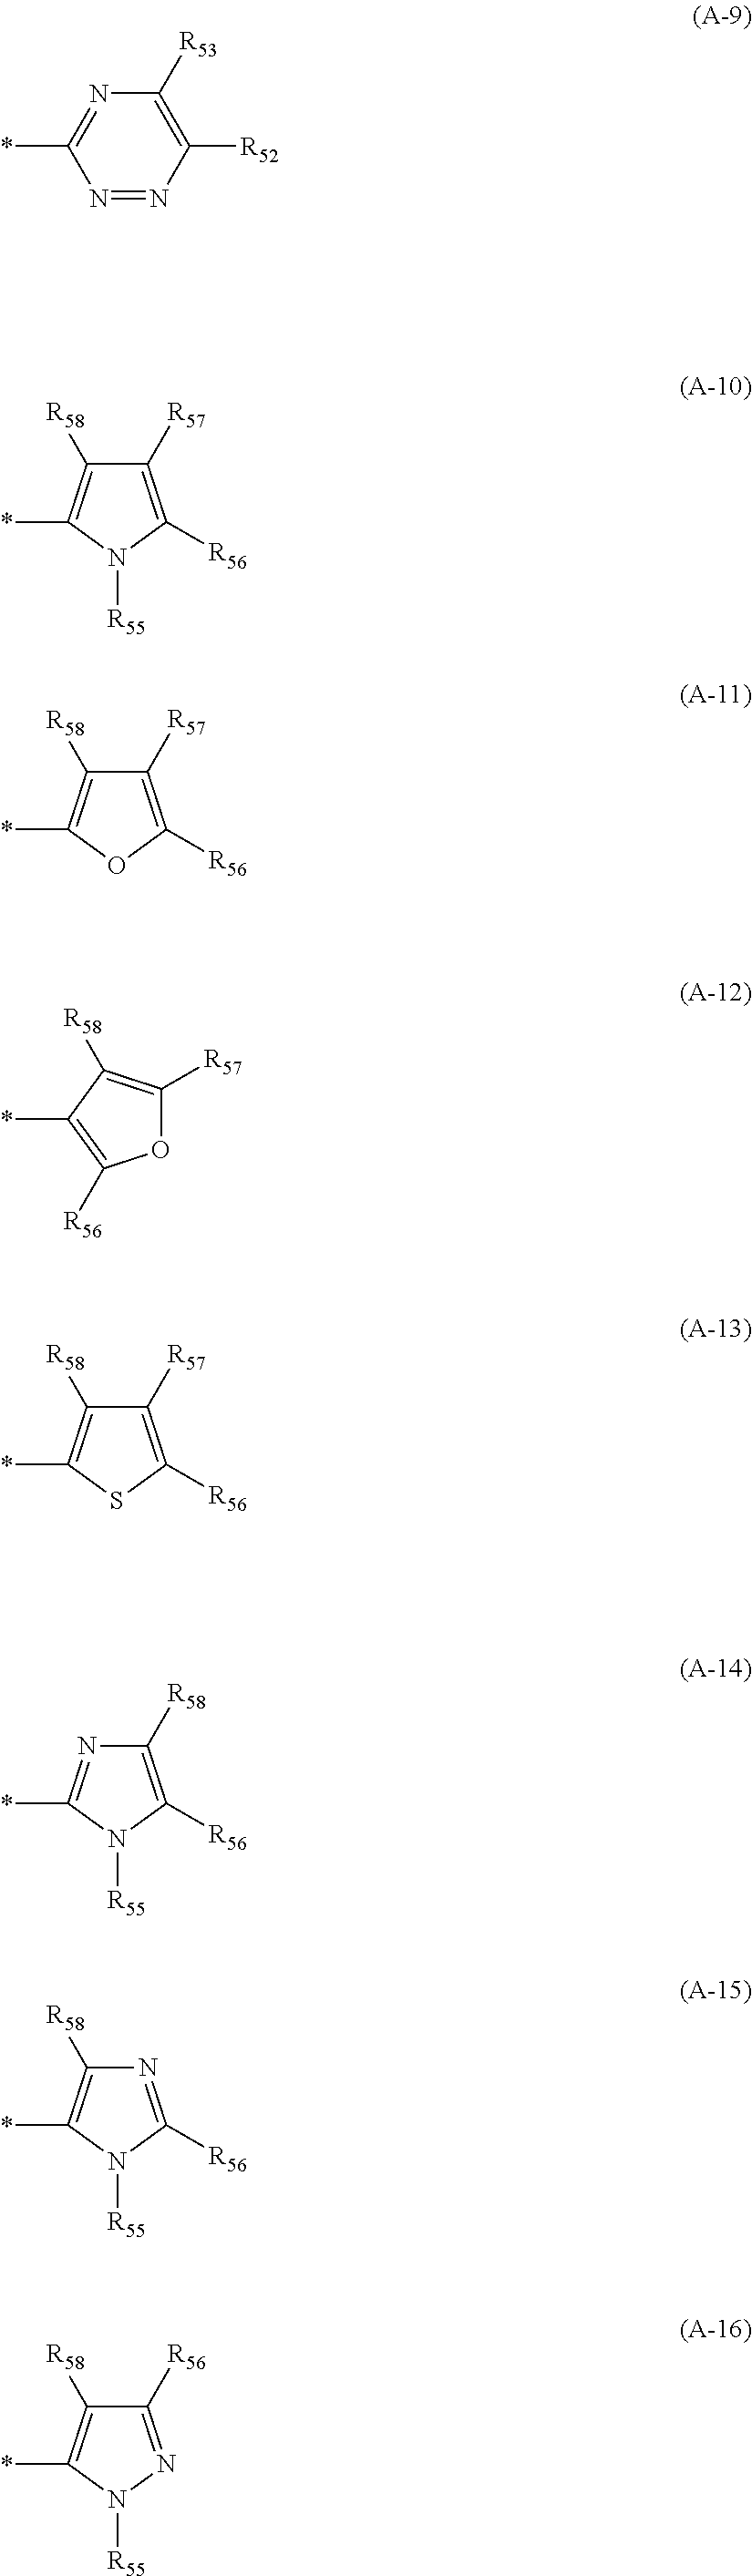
N1=NC([R52])=C([R53])N=C1*.C1([R57])=C([R56])N([R55])C(*)=C1[R58].C1([R57])=C([R56])OC(*)=C1[R58].O1C([R57])=C([R58])C(*)=C1[R56].C1([R57])=C([R56])SC(*)=C1[R58].C1([R58])=C([R56])N([R55])C(*)=N1.N1=C([R56])N([R55])C(*)=C1[R58].C1([R56])=NN([R55])C(*)=C1[R58]
